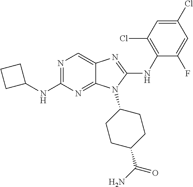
N1=C(NC2CCC2)N=C2C(=C1)N=C(NC1=C(Cl)C=C(Cl)C=C1F)N2C1CCC(C(N)=O)CC1
